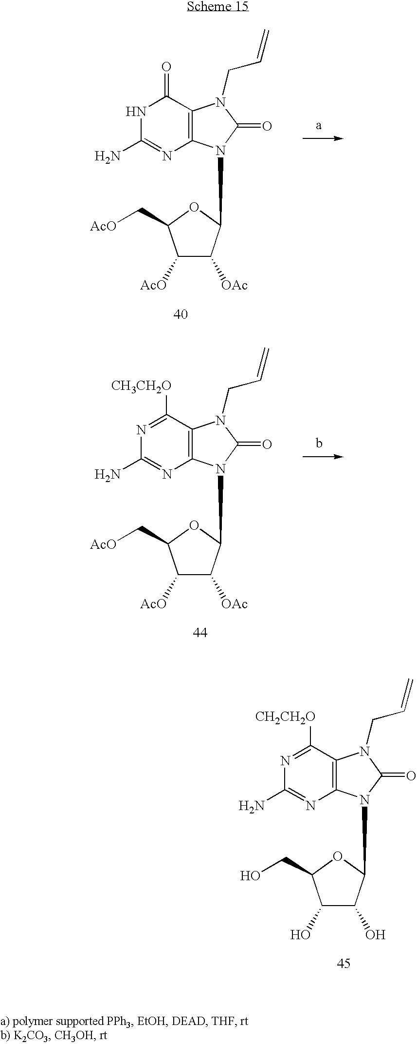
C1(=O)NC(N)=NC2=C1N(CC=C)C(=O)N2C1C([OAc])C([AcO])C(C[AcO])O1.C1([CH3CH2O])=NC(N)=NC2=C1N(CC=C)C(=O)N2C1C([OAc])C([AcO])C(C[AcO])O1.C1([CH2CH2O])=NC(N)=NC2=C1N(CC=C)C(=O)N2C1C(O)C(O)C(CO)O1
